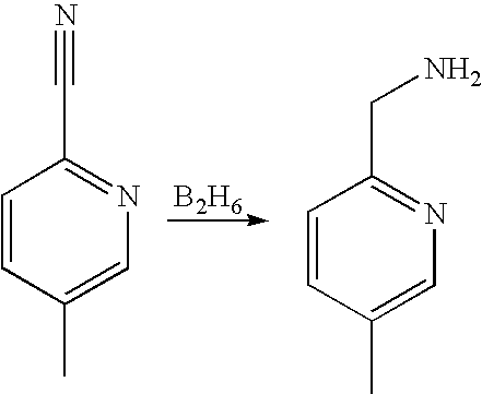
[B2H6].C1=CC(C)=CN=C1C#N.C1=CC(C)=CN=C1CN
